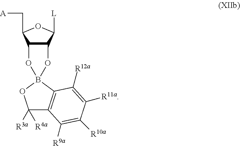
C12C(C([L])OC1C[A])OB1(O2)OC([R4a])([R3a])C2=C1C([R12a])=C([R11a])C([R10a])=C2[R9a]
